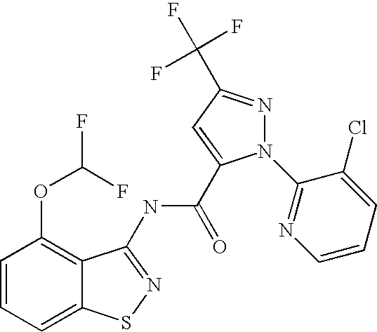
C1=CC=C2C(=C1OC(F)F)C(NC(=O)C1=CC(C(F)(F)F)=NN1C1=NC=CC=C1Cl)=NS2
